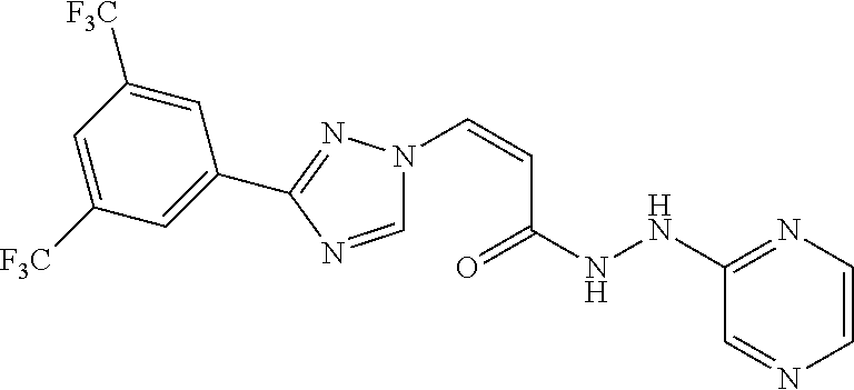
C1(NNC(=O)C=CN2C=NC(C3=CC([F3C])=CC([F3C])=C3)=N2)=NC=CN=C1
